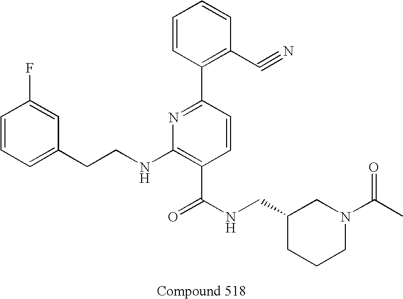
C1=CC=C(CCNC2=C(C(NCC3CCCN(C(C)=O)C3)=O)C=CC(C3=C(C#N)C=CC=C3)=N2)C=C1F
